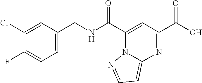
C(NC(C1=CC(C(O)=O)=NC2=CC=NN12)=O)C1=CC=C(F)C(Cl)=C1
